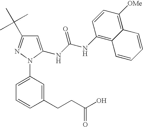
C1=C(NC(NC2=C3C(=C([OMe])C=C2)C=CC=C3)=O)N(C2=CC=CC(CCC(O)=O)=C2)N=C1C(C)(C)C
